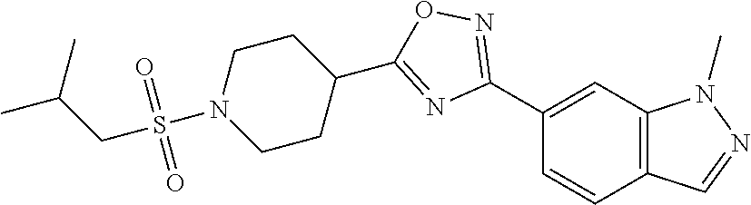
C1(C2=NOC(C3CCN(S(CC(C)C)(=O)=O)CC3)=N2)=CC2=C(C=C1)C=NN2C
